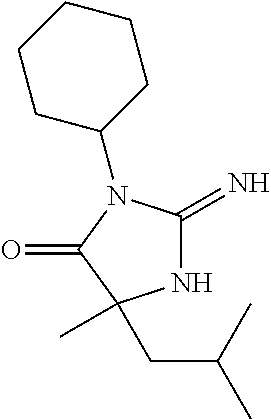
N1C(=N)N(C2CCCCC2)C(=O)C1(CC(C)C)C
